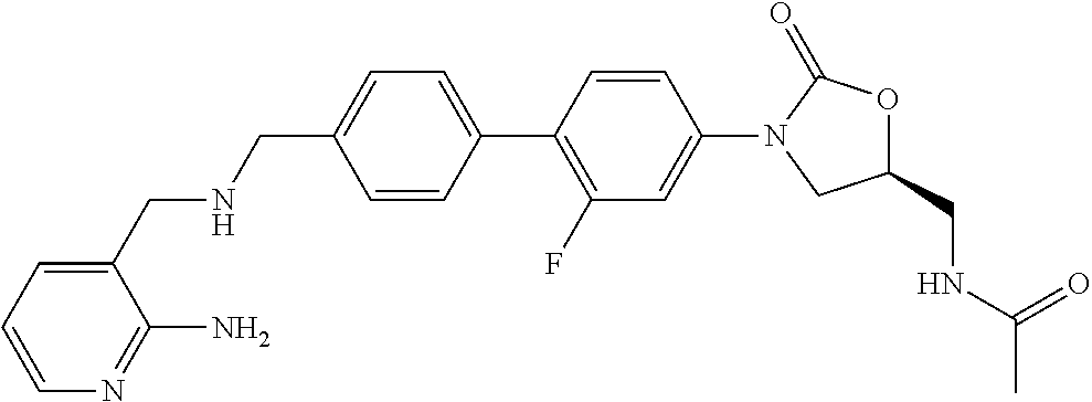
C1(CNCC2=CC=CN=C2N)=CC=C(C2=C(F)C=C(N3CC(CNC(C)=O)OC3=O)C=C2)C=C1
